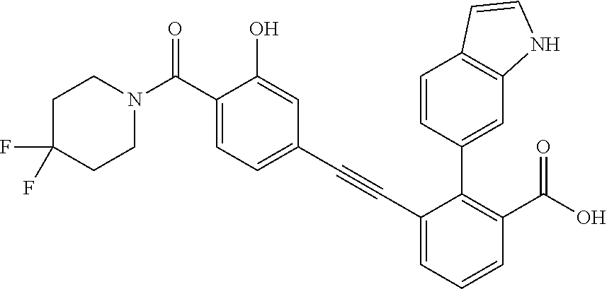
FC1(F)CCN(C(C2=CC=C(C#CC3=CC=CC(C(=O)O)=C3C3=CC4=C(C=C3)C=CN4)C=C2O)=O)CC1
